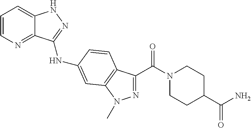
C1=CN=C2C(=C1)NN=C2NC1=CC2=C(C(C(N3CCC(C(N)=O)CC3)=O)=NN2C)C=C1
